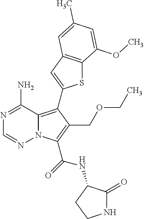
N1=C(N)C2=C(C3=CC4=C(S3)C(OC)=CC(C)=C4)C(COCC)=C(C(NC3C(=O)NCC3)=O)N2N=C1
